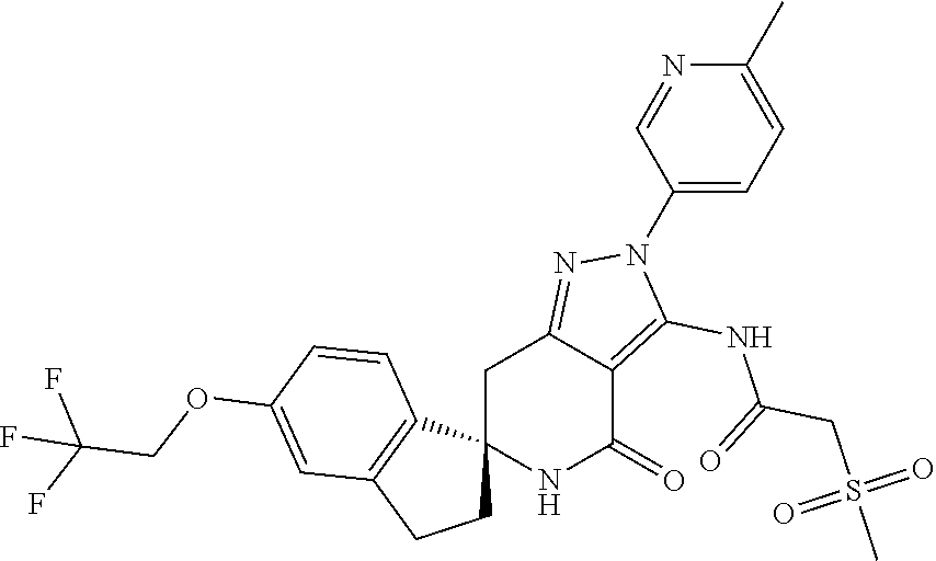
C12(NC(=O)C3=C(NC(CS(C)(=O)=O)=O)N(C4=CC=C(C)N=C4)N=C3C1)CCC1=C2C=CC(OCC(F)(F)F)=C1
